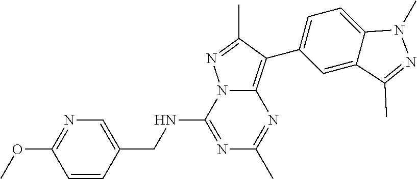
N1=C(NCC2=CN=C(OC)C=C2)N2C(=C(C3=CC=C4C(=C3)C(C)=NN4C)C(C)=N2)N=C1C
